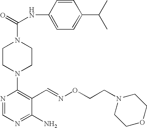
C1CN(C2=C(C=NOCCN3CCOCC3)C(N)=NC=N2)CCN1C(=O)NC1=CC=C(C(C)C)C=C1
